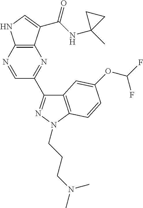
C12=C(N=CC(C3=NN(CCCN(C)C)C4=C3C=C(OC(F)F)C=C4)=N1)NC=C2C(NC1(C)CC1)=O
